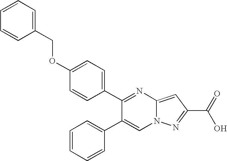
C1=C(C2=CC=CC=C2)C(C2=CC=C(OCC3=CC=CC=C3)C=C2)=NC2=CC(C(O)=O)=NN12
